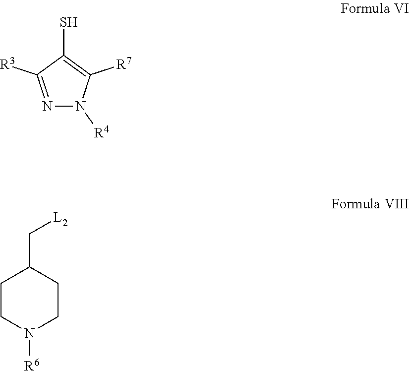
C1CN([R6])CCC1C[L2].N1=C([R3])C(S)=C([R7])N1[R4]
